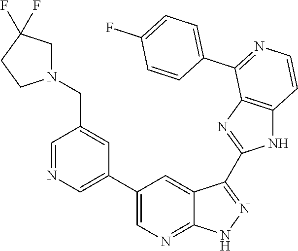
C1=NC=C(C2=CN=C3C(=C2)C(C2=NC4=C(N2)C=CN=C4C2=CC=C(F)C=C2)=NN3)C=C1CN1CC(F)(F)CC1
